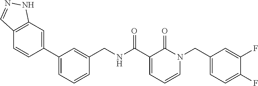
O=C(C1=CC=CN(CC2=CC=C(F)C(F)=C2)C1=O)NCC1=CC(C2=CC3=C(C=C2)C=NN3)=CC=C1
